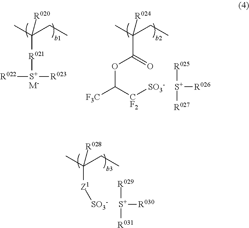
[R022][S+]([R023])[R021]C(CC)(C)[R020].[M-].C(C(CC)(C)[R024])(=O)OC([F3C])[CF2][SO3-].[S+]([R025])([R027])[R026].[Z1](C(CC)(C)[R028])[SO3-].[S+]([R029])([R031])[R030]
